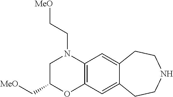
N1(CC[MeO])CC(C[MeO])OC2=C1C=C1C(=C2)CCNCC1
